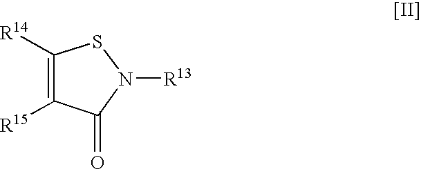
C1([R14])=C([R15])C(=O)N([R13])S1
